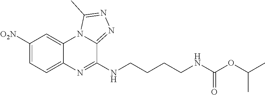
C1=C([O2N])C=C2C(=C1)N=C(NCCCCNC(=O)OC(C)C)C1=NN=C(C)N21
